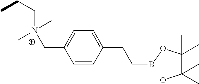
C1=C(C[N+](CCC)(C)C)C=CC(CCBOC(C(O)(C)C)(C)C)=C1
